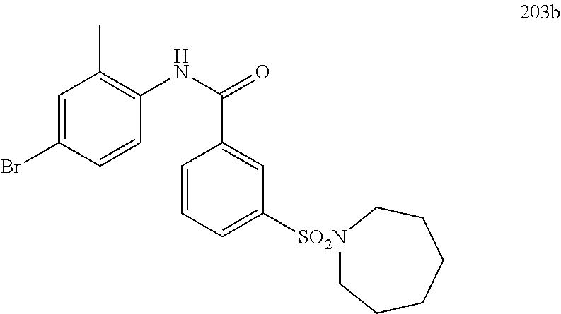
C1=C(Br)C=CC(NC(=O)C2=CC([SO2N]3CCCCCC3)=CC=C2)=C1C
